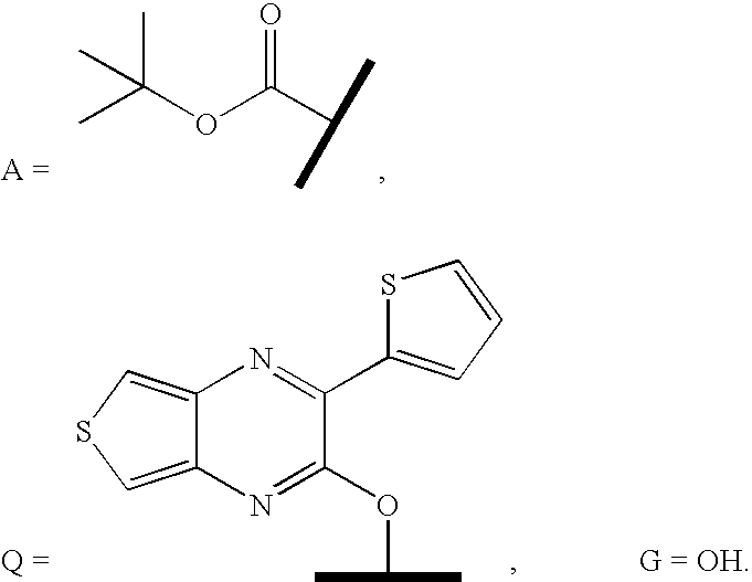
CC(OC(C(C)C)=O)(C)C.C12=CSC=C1N=C(C1=CC=CS1)C(OC(C)C)=N2
